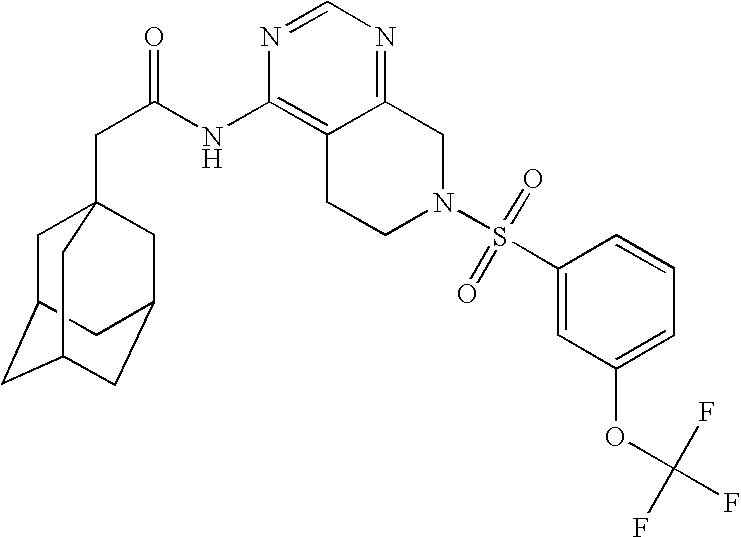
C1C2CC3CC(CC1(CC(=O)NC1=C4C(=NC=N1)CN(S(C1=CC(OC(F)(F)F)=CC=C1)(=O)=O)CC4)C3)C2
